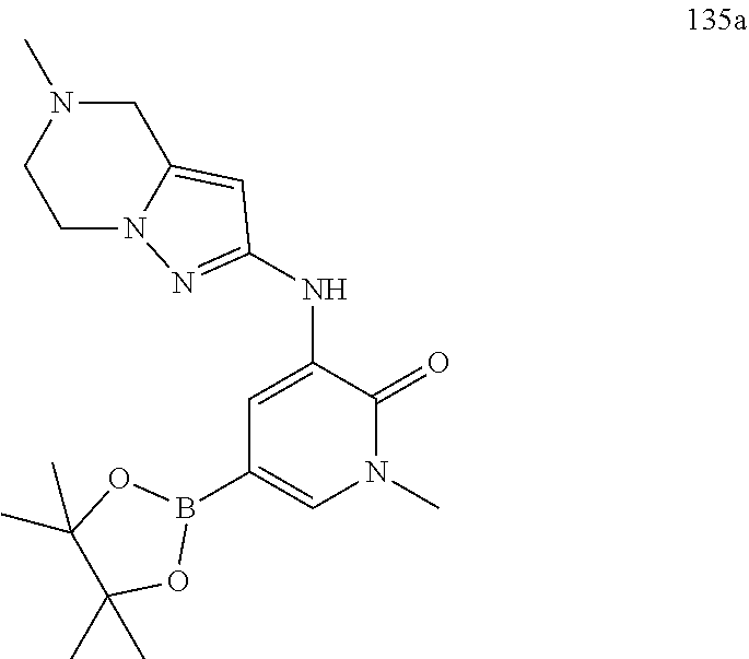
N12CCN(C)CC1=CC(NC1=CC(B3OC(C)(C)C(C)(C)O3)=CN(C)C1=O)=N2
